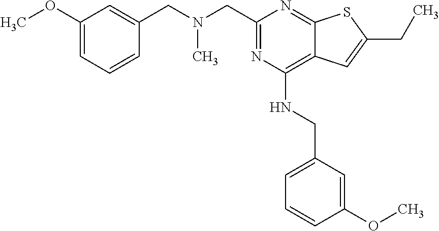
C1(OC)=CC=CC(CN(CC2=NC(NCC3=CC=CC(OC)=C3)=C3C(=N2)SC(CC)=C3)C)=C1
